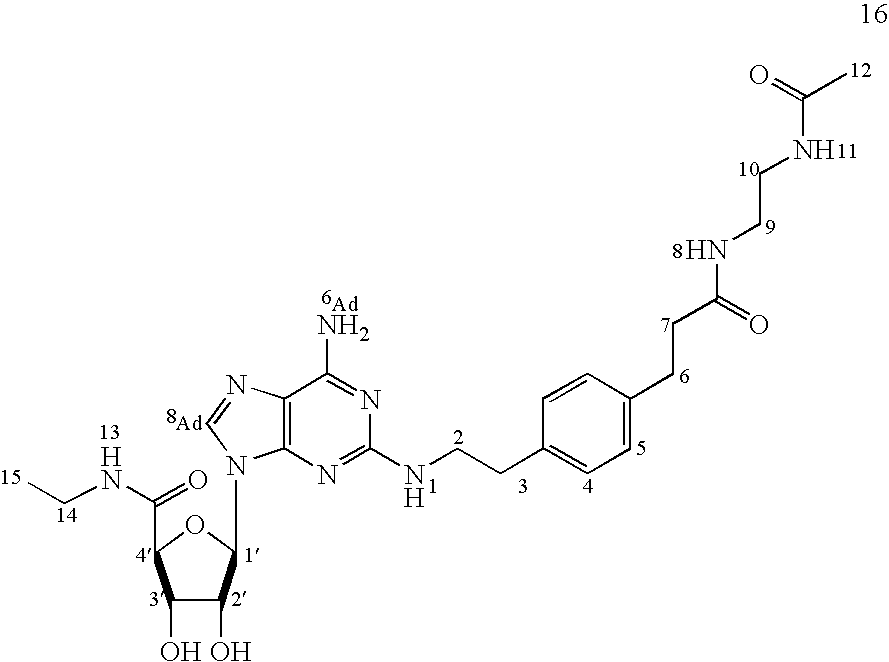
CCNC(=O)C1C(O)C(O)C(N2C3=C(N=C2)C(N)=NC(NCCC2=CC=C(CCC(NCCNC(C)=O)=O)C=C2)=N3)O1
